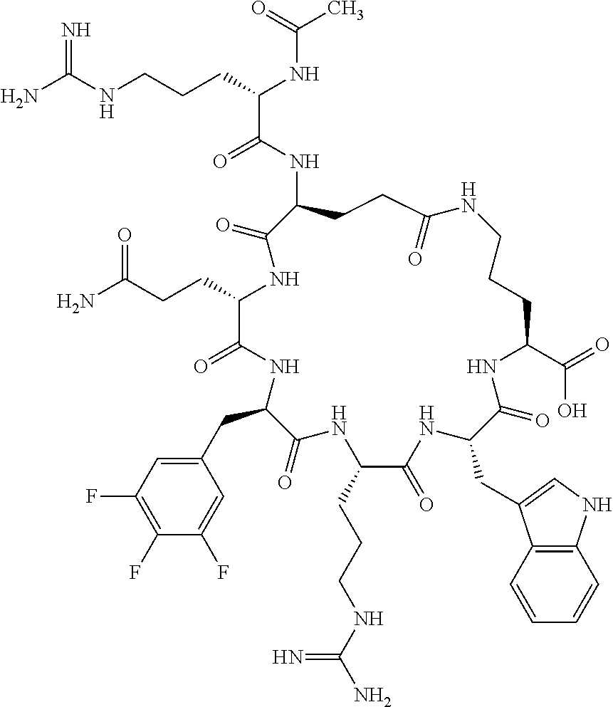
NC(NCCCC(NC(C)=O)C(=O)NC1CCC(=O)NCCCC(C(=O)O)NC(=O)C(CC2=CNC3=C2C=CC=C3)NC(=O)C(CCCNC(N)=N)NC(=O)C(CC2=CC(F)=C(F)C(F)=C2)NC(=O)C(CCC(N)=O)NC1=O)=N
